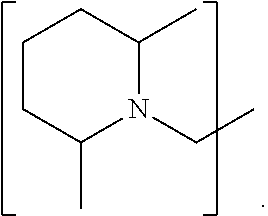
C1CC(C)N(CC)C(C)C1
